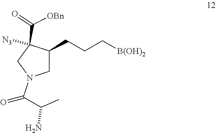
C([B(OH)2])CCC1CN(C(=O)C(N)C)CC1([N3])C(=O)[OBn]
